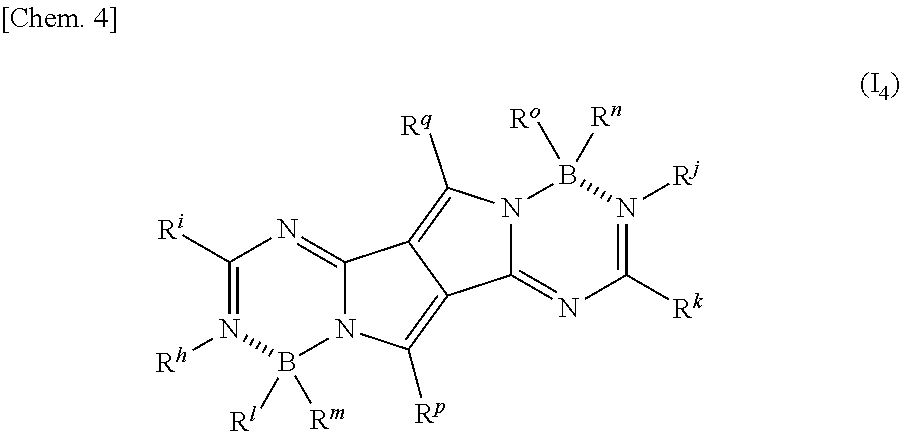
C1([Ri])=N([Rh])B([Rl])([Rm])N2C(=N1)C1=C([Rq])N3C(=NC([Rk])=N([Rj])B3([Ro])[Rn])C1=C2[Rp]
